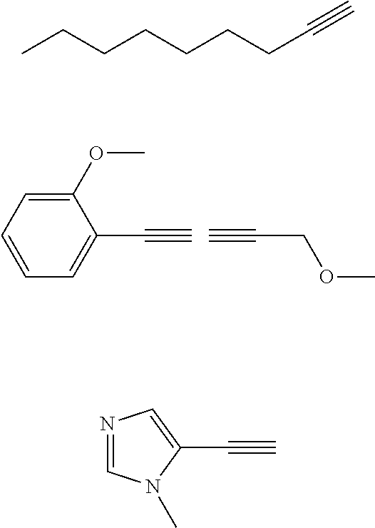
C1=C(OC)C(C#C)=CC=C1.C#CCOC.CCCCCCCC#C.N1=CN(C)C(C#C)=C1
